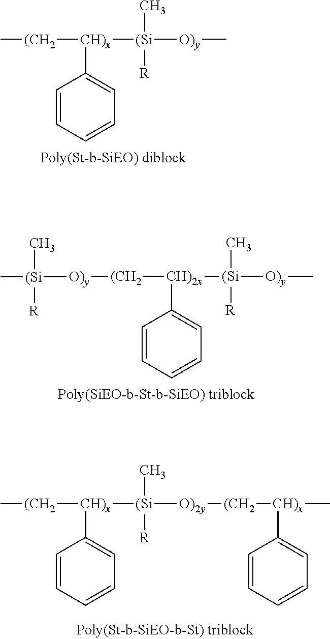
C1=CC=CC=C1[CH)x]([(CH2]C)[(Si]([O)y]C)(C)[R].C1=CC=CC=C1[CH)2x]([(CH2][O)y][(Si](C)([R])C)[(Si]([O)y]C)(C)[R].C1=CC=CC=C1[CH)x]([(CH2]C)[(Si]([O)2y][(CH2][CH)x](C1=CC=CC=C1)C)(C)[R]
